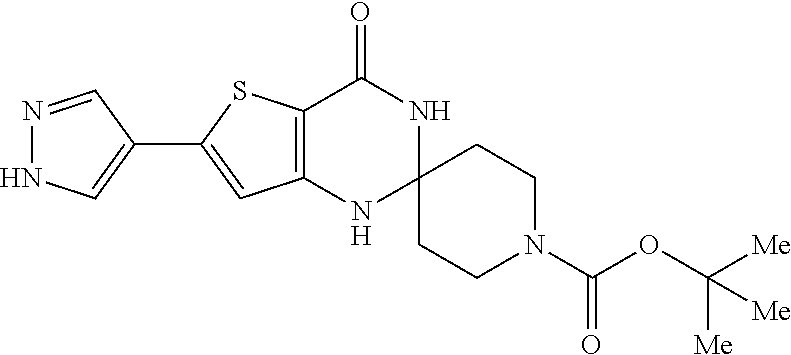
C12=C(C=C(C3=CNN=C3)S1)NC1(NC2=O)CCN(C(OC([Me])([Me])[Me])=O)CC1
